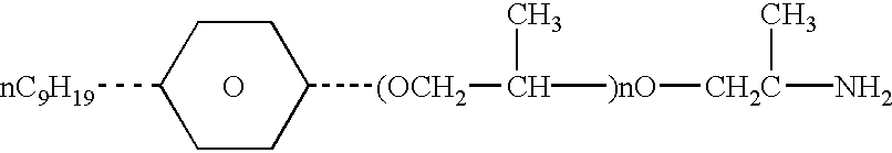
[nC9H19]C1CCC([(OCH2]C([)nO][CH2C](N)C)C)CC1.O
